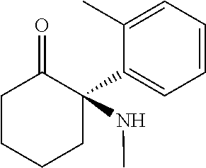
CNC1(C2=CC=CC=C2C)CCCCC1=O
